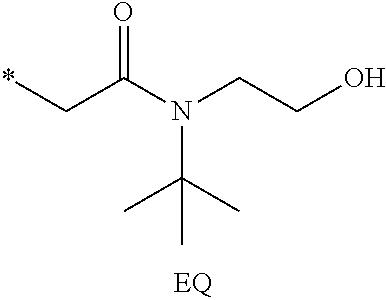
*CC(N(CCO)C(C)(C)C)=O
